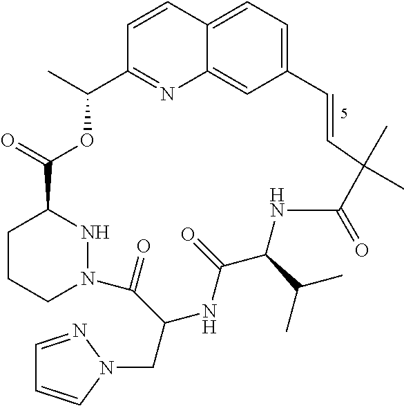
C12=CC=C3C(=C1)N=C(C=C3)C(C)OC(=O)C1CCCN(N1)C(=O)C(CN1C=CC=N1)NC(=O)C(C(C)C)NC(=O)C(C)(C)C=C2
